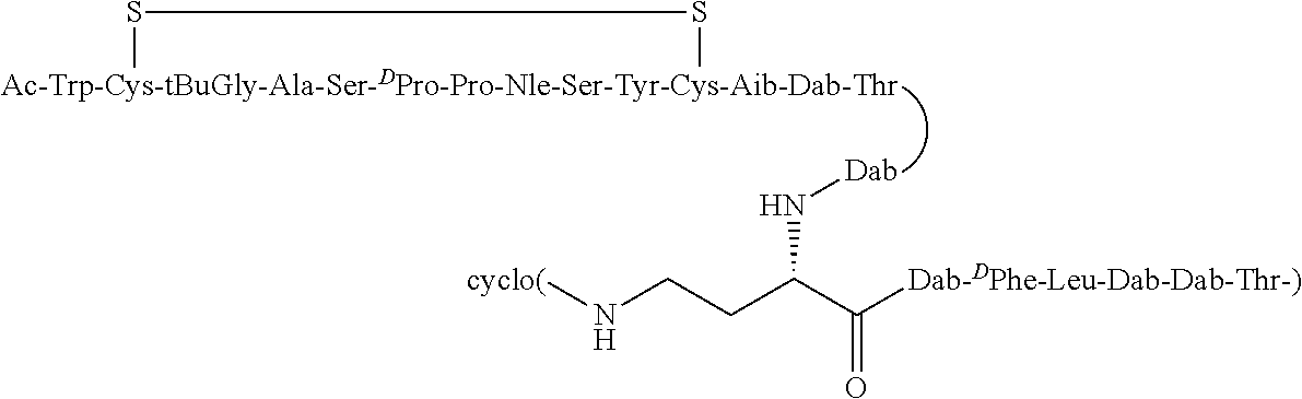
[cyclo(]NCCC(C([Dab-DPhe-Leu-Dab-Dab-Thr-)])=O)N[Dab].[Ac-Trp-Cys-tBuGly-Ala-Ser-DPro-Pro-Nle-Ser-Tyr-Cys-Aib-Dab-Thr]1SS1
